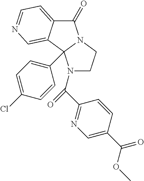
C1(=O)C2=CC=NC=C2C2(C3=CC=C(Cl)C=C3)N1CCN2C(C1=NC=C(C(=O)OC)C=C1)=O
